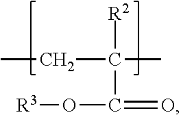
[R3]OC(=O)C(C)(CC)[R2]
